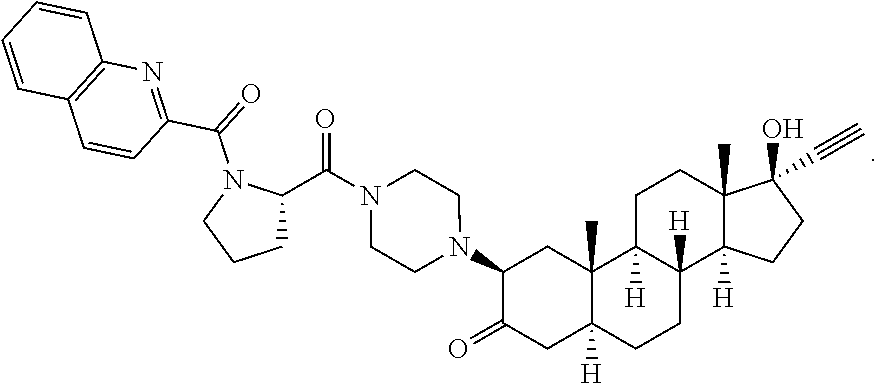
C1(=O)CC2([H])C(C)(CC1N1CCN(C(=O)C3CCCN3C(=O)C3=NC4=C(C=C3)C=CC=C4)CC1)C1([H])C([H])(CC2)C2([H])C(C)(CC1)C(O)(C#C)CC2
